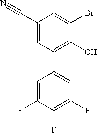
C1=C(C#N)C=C(Br)C(O)=C1C1=CC(F)=C(F)C(F)=C1
